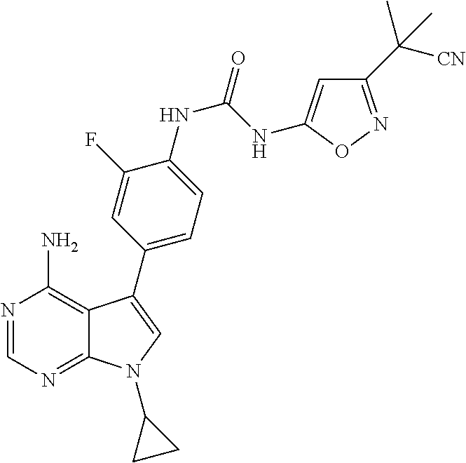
N1=CN=C2C(=C1N)C(C1=CC=C(NC(NC3=CC(C([CN])(C)C)=NO3)=O)C(F)=C1)=CN2C1CC1
